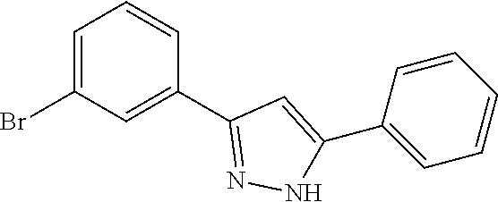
C1=C(Br)C=C(C2=NNC(C3=CC=CC=C3)=C2)C=C1
